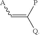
[A]C=C([Q])P
